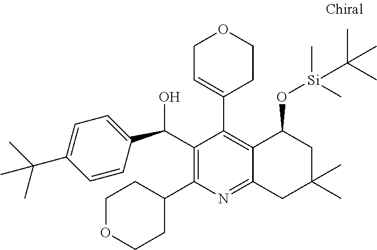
C1(C(O)C2=CC=C(C(C)(C)C)C=C2)=C(C2CCOCC2)N=C2C(=C1C1=CCOCC1)C(O[Si](C)(C)C(C)(C)C)CC(C)(C)C2
